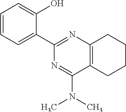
C1=CC=C(C2=NC3=C(C(N(C)C)=N2)CCCC3)C(O)=C1
